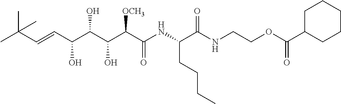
CC(C=CC(C(C(C(C(NC(C(NCCOC(C1CCCCC1)=O)=O)CCCC)=O)[OCH3])O)O)O)(C)C
